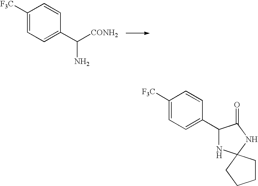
C1([F3C])=CC=C(C([CONH2])N)C=C1.C1([F3C])=CC=C(C2NC3(NC2=O)CCCC3)C=C1
